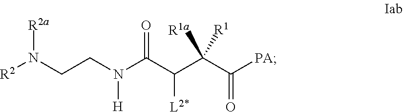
[R2]N(CCN(C(C(C(C([PA])=O)([R1a])[R1])[L2*])=O)[H])[R2a]
